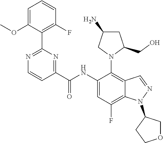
C1(NC(C2=NC(C3=C(F)C=CC=C3OC)=NC=C2)=O)=CC(F)=C2C(=C1N1C(CO)CC(N)C1)C=NN2C1CCOC1
